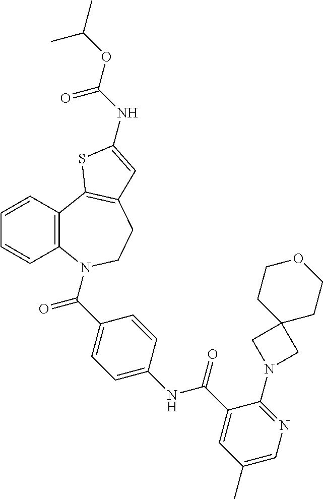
C1=CC2=C(C=C1)N(C(=O)C1=CC=C(NC(=O)C3=CC(C)=CN=C3N3CC4(C3)CCOCC4)C=C1)CCC1=C2SC(NC(=O)OC(C)C)=C1
